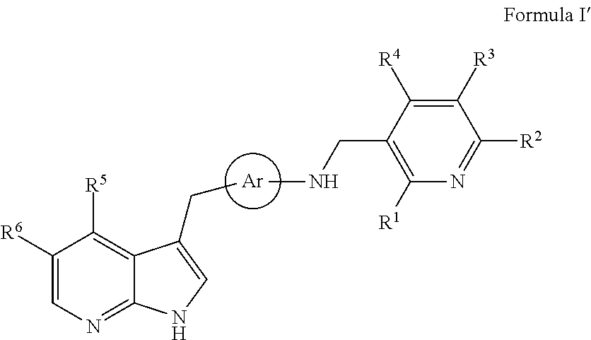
[Ar].C1([R6])=CN=C2C(=C1[R5])C(CC)=CN2.N(CC1=C([R1])N=C([R2])C([R3])=C1[R4])C
